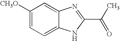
C1=C2C(=CC([CH3O])=C1)N=C(C(C)=O)N2
